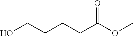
CC(CO)CCC(OC)=O
